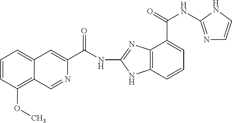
C1=CC(OC)=C2C(=C1)C=C(C(NC1=NC3=C(N1)C=CC=C3C(NC1=NC=CN1)=O)=O)N=C2
